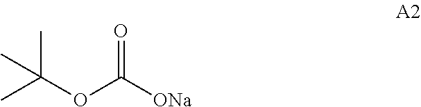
CC(OC([ONa])=O)(C)C
